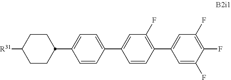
C1CC([R31])CCC1C1=CC=C(C2=CC(F)=C(C3=CC(F)=C(F)C(F)=C3)C=C2)C=C1
